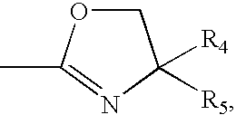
C1OC(C)=NC1([R4])[R5]
